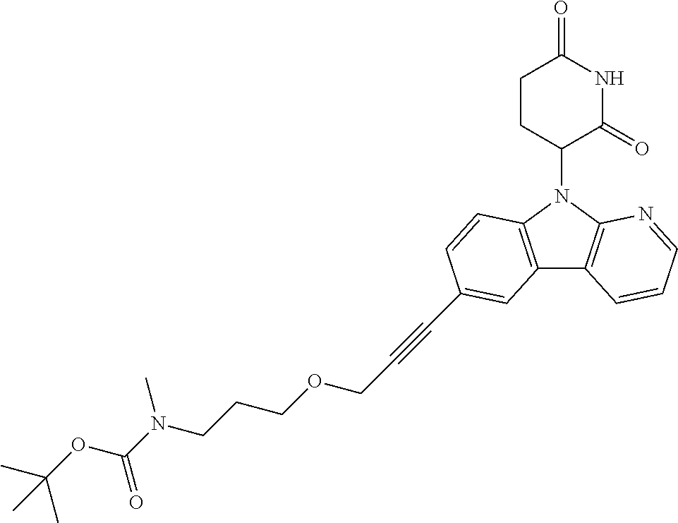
N1(C2CCC(=O)NC2=O)C2=C(C3=C1C=CC(C#CCOCCCN(C(OC(C)(C)C)=O)C)=C3)C=CC=N2
